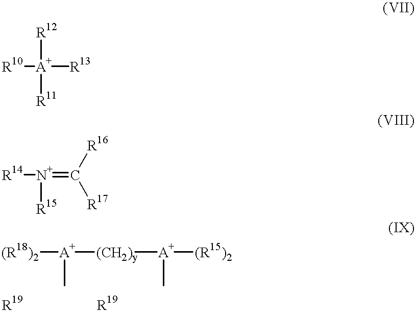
[R10][A+]([R13])([R12])[R11].[R14][N+](=C([R17])[R16])[R15].[(R18)2][A+]([(CH2)y][A+]([(R15)2])C)C
